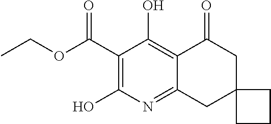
C1(C(OCC)=O)=C(O)N=C2C(=C1O)C(=O)CC1(C2)CCC1
